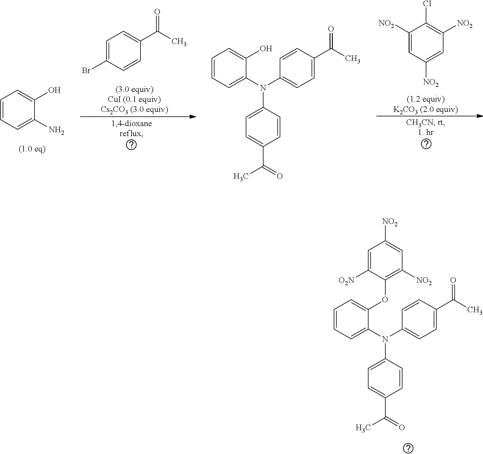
C1=CC=C(N)C(O)=C1.C1=CC=C(N(C2=CC=C(C(C)=O)C=C2)C2=CC=C(C(C)=O)C=C2)C(O)=C1.C1([NO2])=CC([NO2])=CC([NO2])=C1Cl.C1=C(Br)C=CC(C(C)=O)=C1.C1=CC=C(N(C2=CC=C(C(C)=O)C=C2)C2=CC=C(C(C)=O)C=C2)C(OC2=C([NO2])C=C([NO2])C=C2[O2N])=C1
